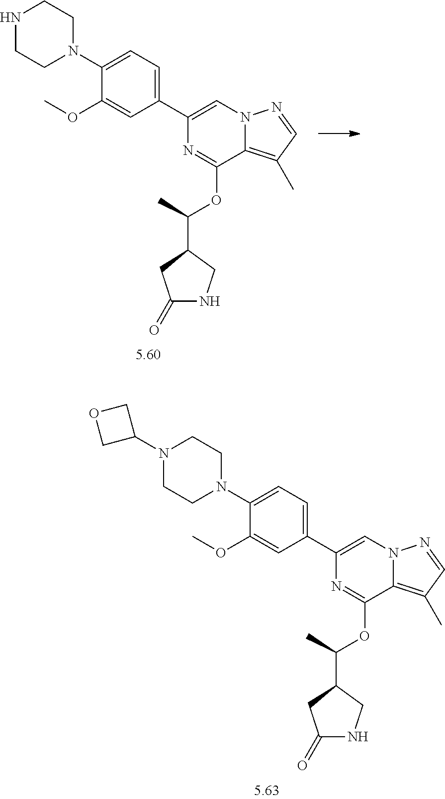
C1(C2=CN3C(=C(C)C=N3)C(OC(C3CC(=O)NC3)C)=N2)=CC=C(N2CCNCC2)C(OC)=C1.C1(C2=CN3C(=C(C)C=N3)C(OC(C3CC(=O)NC3)C)=N2)=CC=C(N2CCN(C3COC3)CC2)C(OC)=C1
